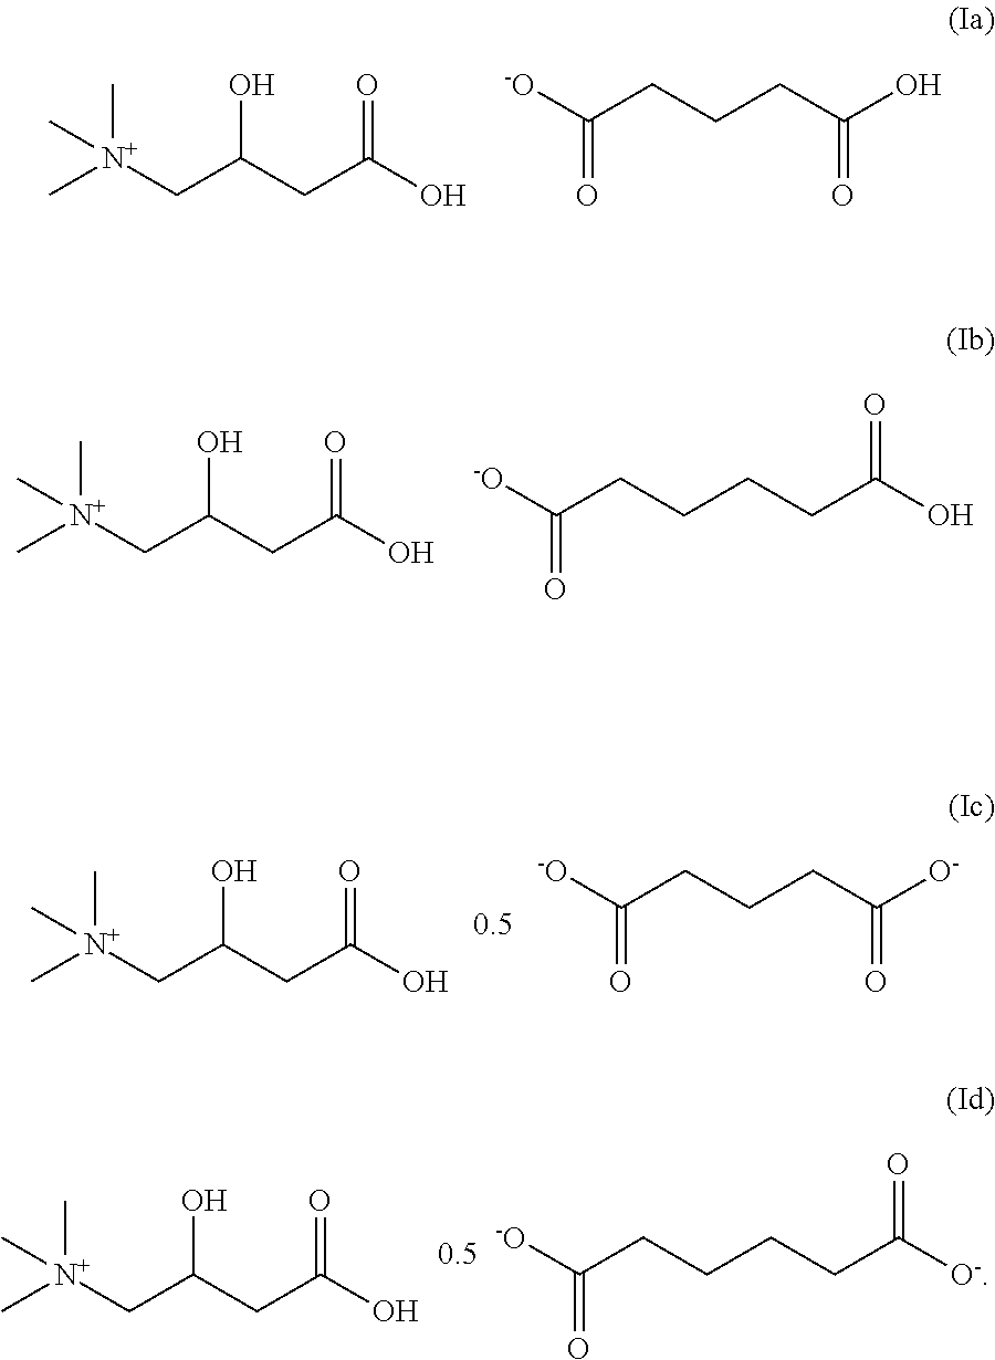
C[N+](CC(CC(O)=O)O)(C)C.[-O]C(CCCC(O)=O)=O.C[N+](CC(CC(O)=O)O)(C)C.[-O]C(CCCCC(O)=O)=O.C[N+](CC(CC(O)=O)O)(C)C.[-O]C(CCCC([O-])=O)=O.C[N+](CC(CC(O)=O)O)(C)C.[-O]C(CCCCC([O-])=O)=O
